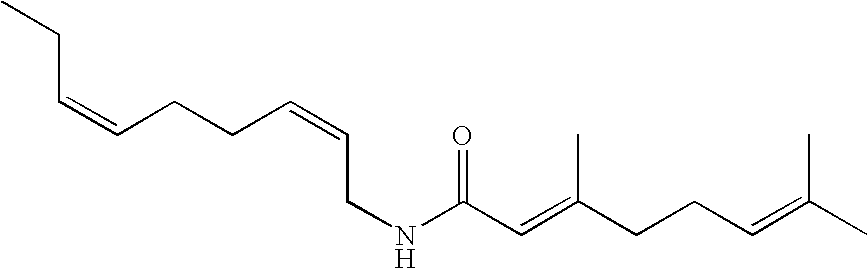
C(=CCCC=CCNC(C=C(CCC=C(C)C)C)=O)CC
